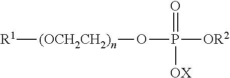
[R1][(OCH2CH2)n]OP([OR2])(=O)[OX]
